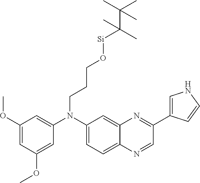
C1(OC)=CC(N(C2=CC=C3C(=C2)N=C(C2=CNC=C2)C=N3)CCCO[Si]C(C(C)(C)C)(C)C)=CC(OC)=C1
